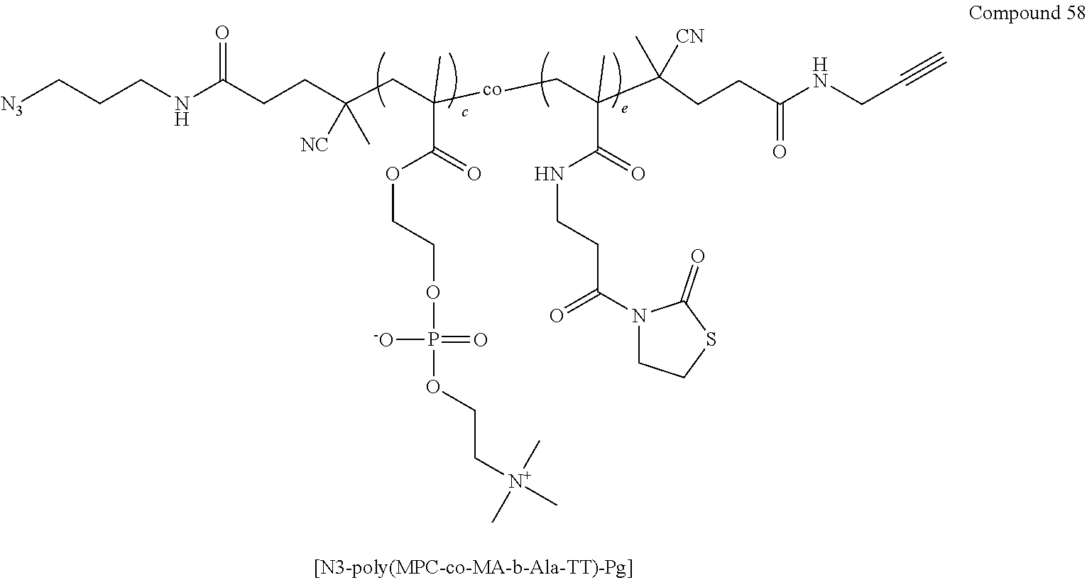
C(CNC(CCC(CC([co]CC(C(=O)NCCC(N1CCSC1=O)=O)(C)C(CCC(NCC#C)=O)([CN])C)(C(=O)OCCOP(OCC[N+](C)(C)C)(=O)[-O])C)([NC])C)=O)C[N3]
